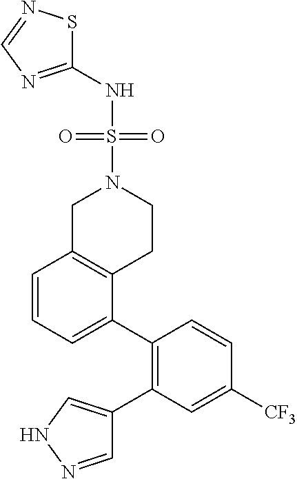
C1=CC=C(C2=C(C3=CNN=C3)C=C([CF3])C=C2)C2=C1CN(S(NC1=NC=NS1)(=O)=O)CC2
